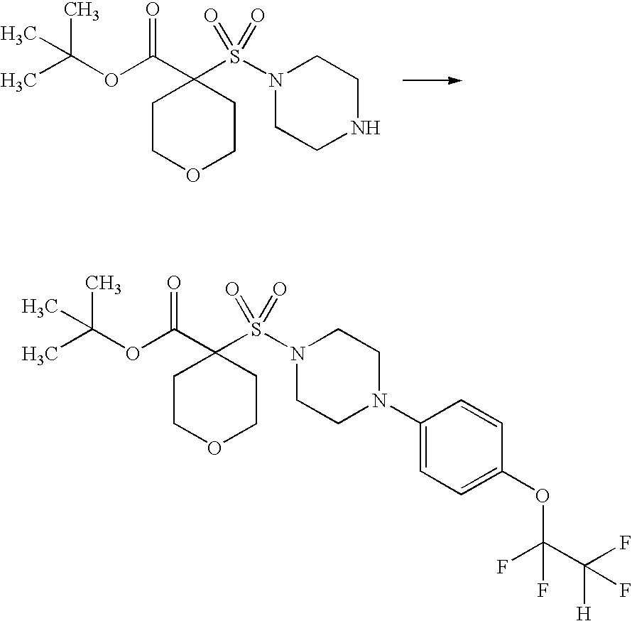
CC(OC(C1(S(N2CCNCC2)(=O)=O)CCOCC1)=O)(C)C.CC(OC(C1(S(N2CCN(C3=CC=C(OC(C(F)([H])F)(F)F)C=C3)CC2)(=O)=O)CCOCC1)=O)(C)C
